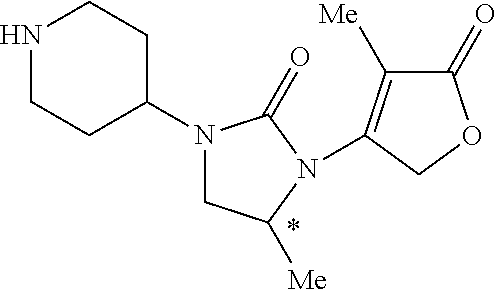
N1CCC(N2CC([Me])N(C3=C([Me])C(=O)OC3)C2=O)CC1
